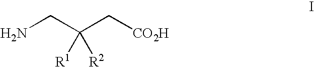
C(N)C(C[CO2H])([R2])[R1]
